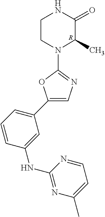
C1CN(C2=NC=C(C3=CC=CC(NC4=NC(C)=CC=N4)=C3)O2)C(C)C(=O)N1.[R]
